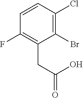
C1(F)=C(CC(=O)O)C(Br)=C(Cl)C=C1
